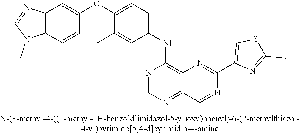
C12=C(C=CC(OC3=CC=C(NC4=C5C(=NC=N4)C=NC(C4=CSC(C)=N4)=N5)C=C3C)=C1)N(C)C=N2
